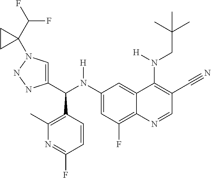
C1(N(C(C2=CN(C3(C(F)F)CC3)NN2)C2=C(C)N=C(F)C=C2)[H])=CC(F)=C2C(=C1)C(N([H])CC(C)(C)C)=C(C#N)C=N2
